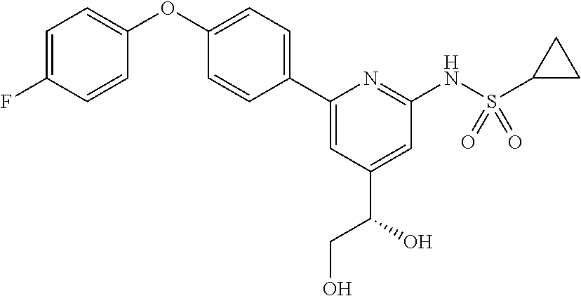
C1=C(F)C=CC(OC2=CC=C(C3=CC(C(CO)O)=CC(NS(C4CC4)(=O)=O)=N3)C=C2)=C1
